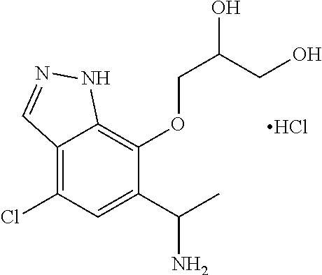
C12=C(Cl)C=C(C(C)N)C(OCC(CO)O)=C1NN=C2.Cl
